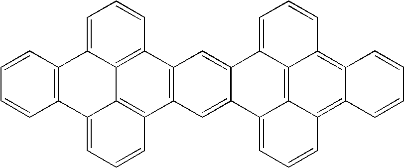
C1=CC=CC2=C1C1=CC=CC3=C1C1=C(C4=C3C=C3C(=C4)C4=CC=CC5=C6C(=C7C(=C45)C3=CC=C7)C=CC=C6)C=CC=C21
